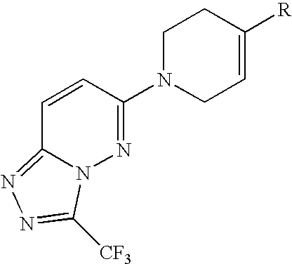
C1=CC(N2CC=C([R])CC2)=NN2C1=NN=C2[CF3]
